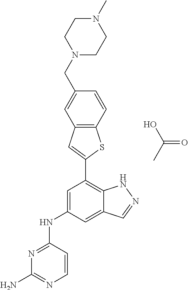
C1=C(NC2=NC(N)=NC=C2)C=C2C(=C1C1=CC3=C(S1)C=CC(CN1CCN(C)CC1)=C3)NN=C2.OC(C)=O
